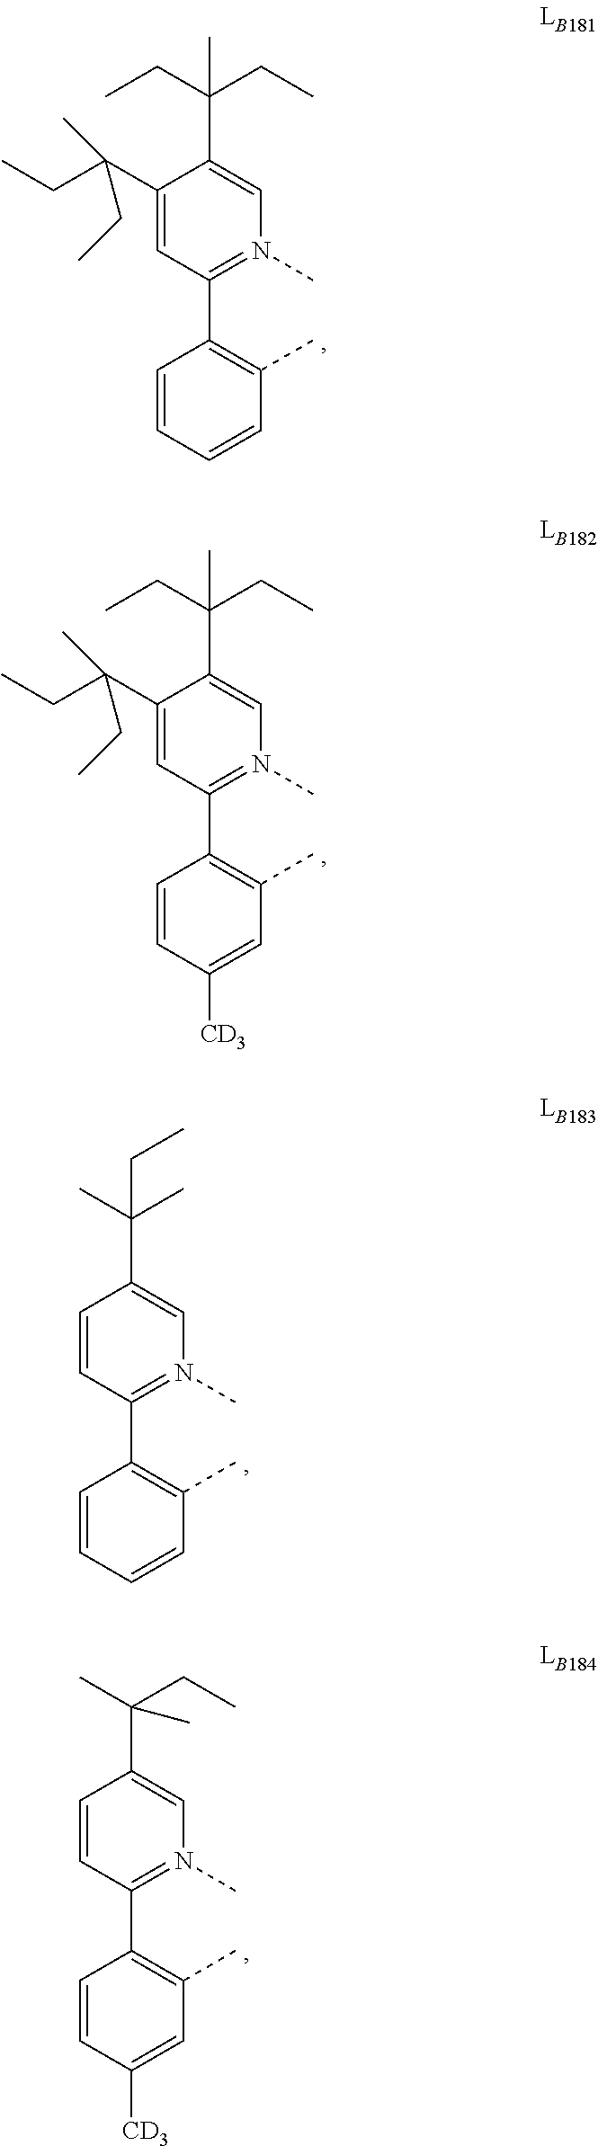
C1=CC=CC(C)=C1C1=N(C)C=C(C(CC)(CC)C)C(C(CC)(C)CC)=C1.C1=CC([CD3])=CC(C)=C1C1=N(C)C=C(C(CC)(CC)C)C(C(CC)(C)CC)=C1.C1=CC=CC(C)=C1C1=N(C)C=C(C(C)(C)CC)C=C1.C1=CC([CD3])=CC(C)=C1C1=N(C)C=C(C(C)(CC)C)C=C1
